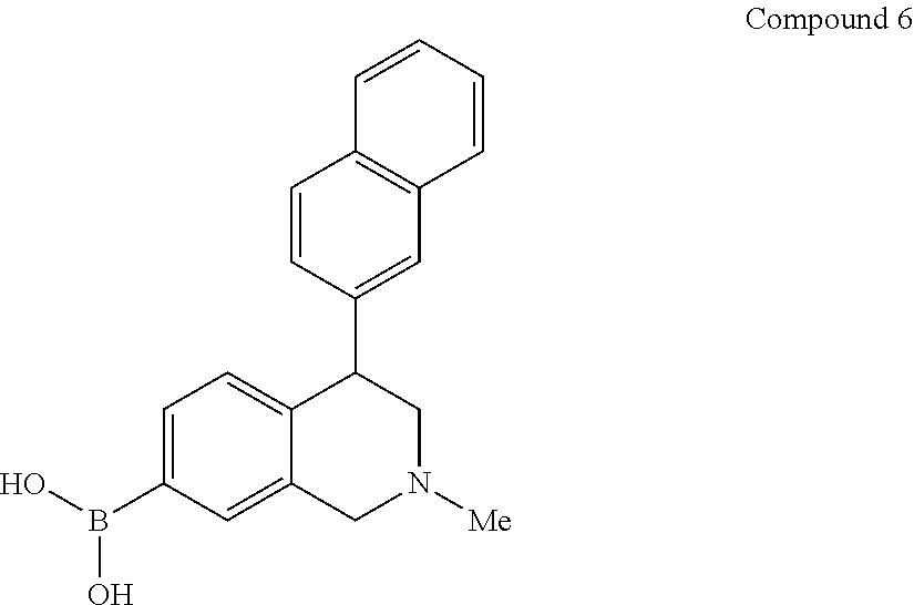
C1=CC(C2C3=CC=C(B(O)O)C=C3CN([Me])C2)=CC2=C1C=CC=C2
